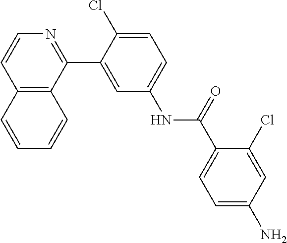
C12=C(C(C3=CC(NC(C4=CC=C(N)C=C4Cl)=O)=CC=C3Cl)=NC=C1)C=CC=C2
